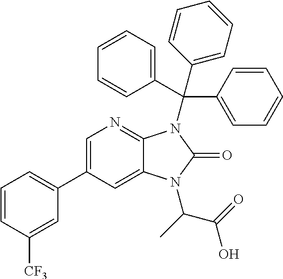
C1=C(C2=CC=CC([CF3])=C2)C=C2C(=N1)N(C(C1=CC=CC=C1)(C1=CC=CC=C1)C1=CC=CC=C1)C(=O)N2C(C(O)=O)C
